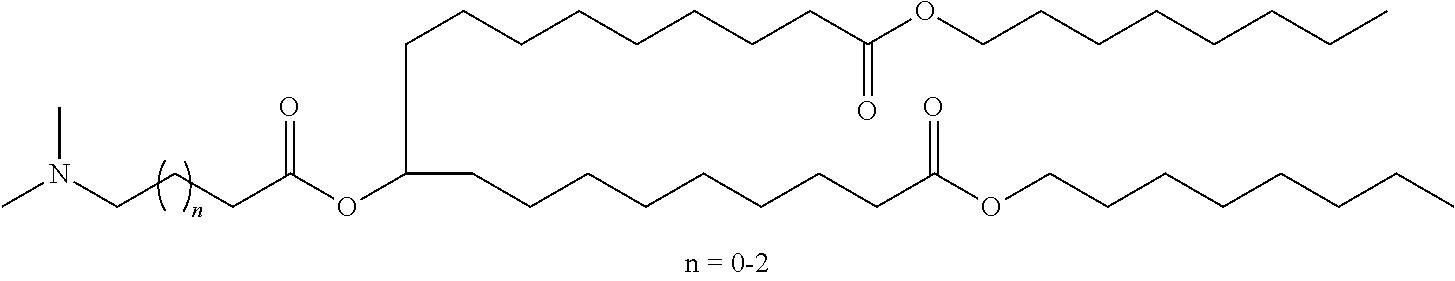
CN(CCCC(OC(CCCCCCCCC(OCCCCCCCC)=O)CCCCCCCCC(OCCCCCCCC)=O)=O)C
